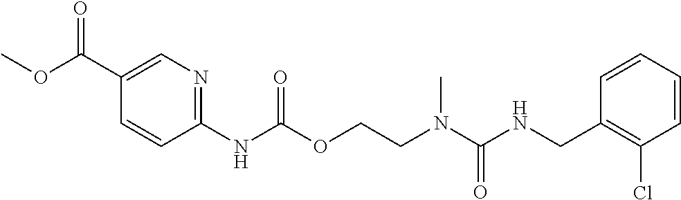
C1=CC(CNC(N(CCOC(NC2=NC=C(C(OC)=O)C=C2)=O)C)=O)=C(Cl)C=C1
